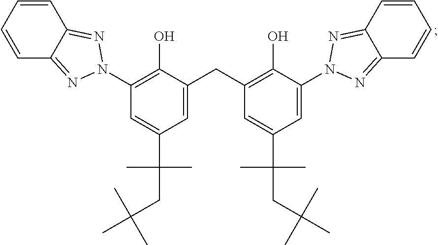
C1=CC=CC2=NN(C3=C(O)C(CC4=C(O)C(N5N=C6C=CC=CC6=N5)=CC(C(C)(C)CC(C)(C)C)=C4)=CC(C(CC(C)(C)C)(C)C)=C3)N=C12
